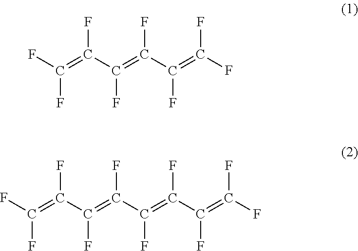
FC(=C(C(=C(F)C(=C(F)F)F)F)F)F.FC(=C(C(=C(F)C(=C(C(=C(F)F)F)F)F)F)F)F
